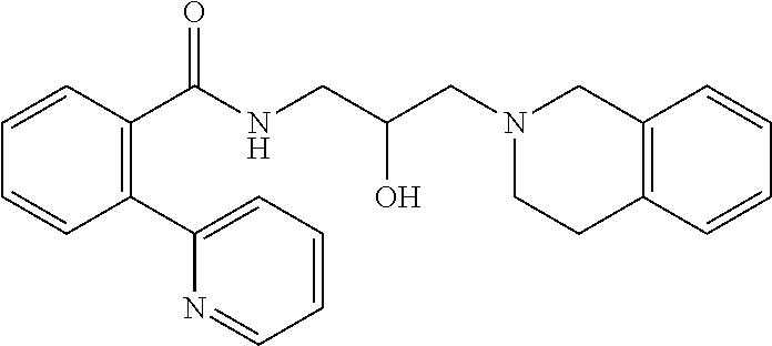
C1(C(NCC(CN2CC3=C(CC2)C=CC=C3)O)=O)=C(C2=CC=CC=N2)C=CC=C1
